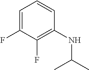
C1=C(F)C(F)=C(NC(C)C)C=C1
